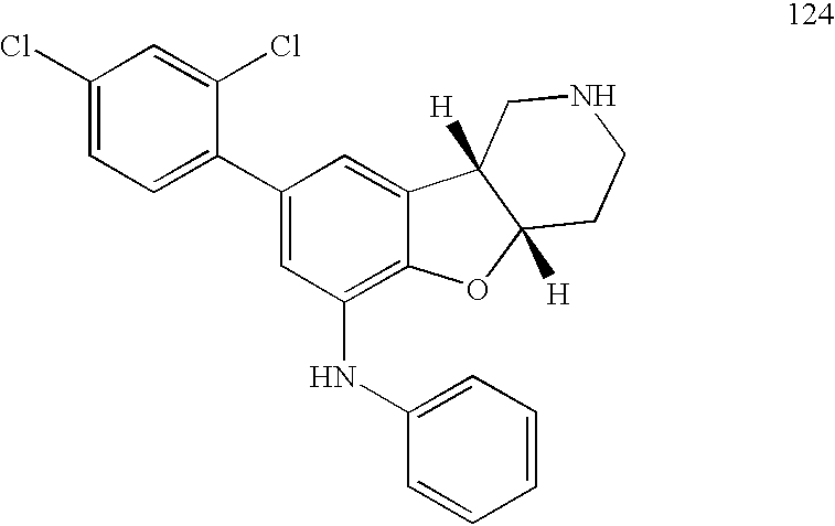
C1(Cl)=CC=C(C2=CC(NC3=CC=CC=C3)=C3C(=C2)C2([H])C([H])(O3)CCNC2)C(Cl)=C1
